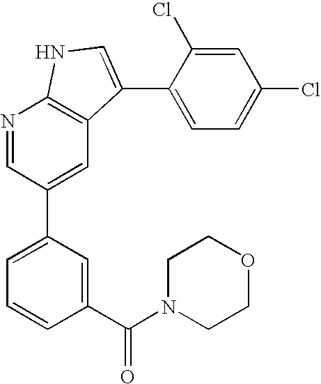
N1=CC(C2=CC=CC(C(N3CCOCC3)=O)=C2)=CC2=C1NC=C2C1=CC=C(Cl)C=C1Cl
